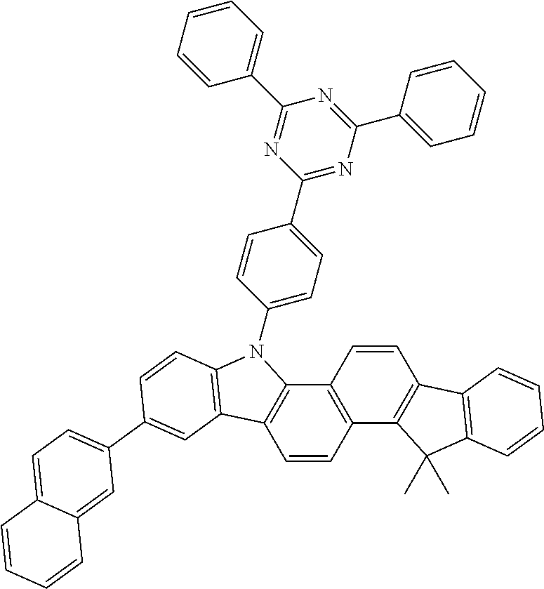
C1=CC2=C(C3=C1C1=C(C=C3)C3=C(C=CC(C4=CC=C5C(=C4)C=CC=C5)=C3)N1C1=CC=C(C3=NC(C4=CC=CC=C4)=NC(C4=CC=CC=C4)=N3)C=C1)C(C)(C)C1=C2C=CC=C1
